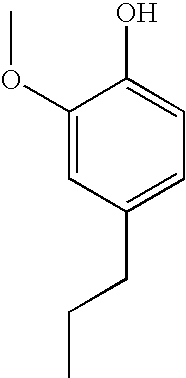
C1(OC)=CC(CCC)=CC=C1O
